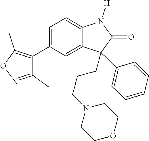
C1=C(C2=C(C)ON=C2C)C=C2C(=C1)N([H])C(=O)C2(C1=CC=CC=C1)CCCN1CCOCC1
